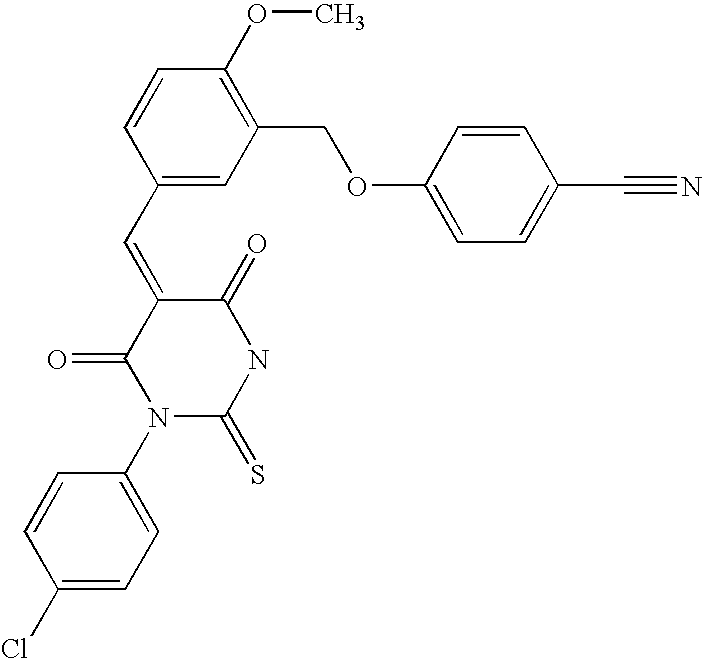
C1=CC(C=C2C(=O)N(C3=CC=C(Cl)C=C3)C(=S)NC2=O)=CC(COC2=CC=C(C#N)C=C2)=C1OC
